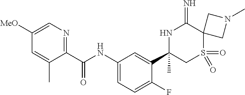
C1(C(NC2=CC=C(F)C(C3(C)CS(=O)(=O)C4(C(=N)N3)CN(C)C4)=C2)=O)=NC=C([MeO])C=C1C
